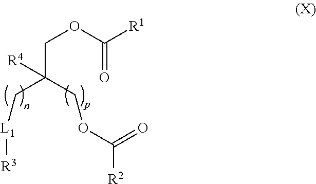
C(OC([R1])=O)C([R4])(COC(=O)[R2])C[L1][R3]
